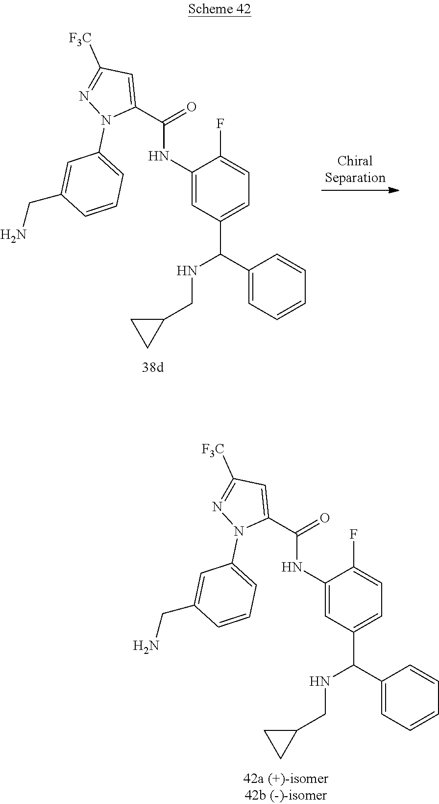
C1(NC(C2=CC([F3C])=NN2C2=CC=CC(CN)=C2)=O)=CC(C(NCC2CC2)C2=CC=CC=C2)=CC=C1F.C1(NC(C2=CC([F3C])=NN2C2=CC=CC(CN)=C2)=O)=CC(C(NCC2CC2)C2=CC=CC=C2)=CC=C1F
